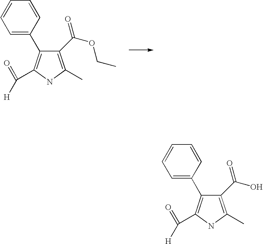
C1=C(C2=C(C(=O)[H])NC(C)=C2C(OCC)=O)C=CC=C1.C1=C(C2=C(C(=O)[H])NC(C)=C2C(O)=O)C=CC=C1
